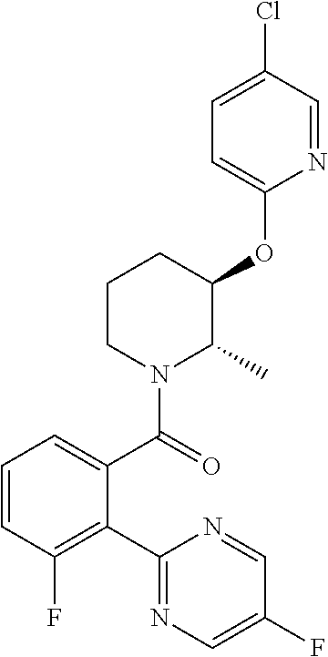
C1=CC(F)=C(C2=NC=C(F)C=N2)C(C(=O)N2C(C)C(OC3=CC=C(Cl)C=N3)CCC2)=C1
